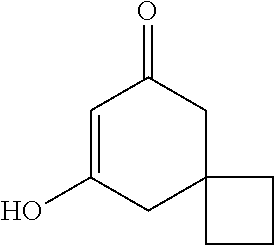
C1=C(O)CC2(CC1=O)CCC2
